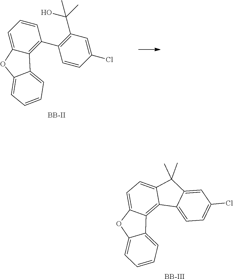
C1=C2C(=C(C3=C(C(O)(C)C)C=C(Cl)C=C3)C=C1)C1=CC=CC=C1O2.[BB-II].C1=C2C(=C3C(=C1)C(C)(C)C1=CC(Cl)=CC=C31)C1=CC=CC=C1O2.[BB-III]
